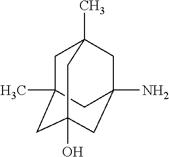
C1C2(C)CC3(O)CC(N)(CC1(C)C3)C2
